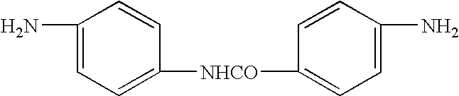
C1(N)=CC=C([NHCO]C2=CC=C(N)C=C2)C=C1
